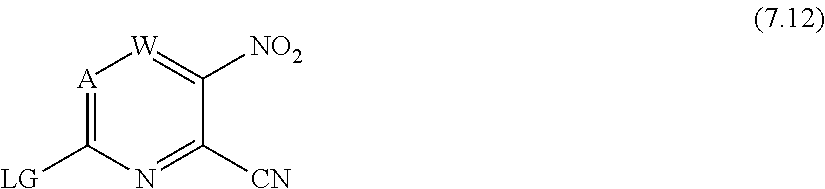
[A]1=C([LG])N=C([CN])C([NO2])=[W]1
